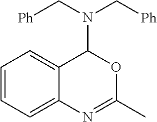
C12=CC=CC=C1N=C(C)OC2N(C[Ph])C[Ph]
